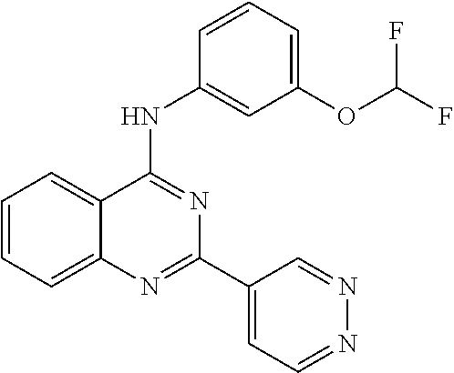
C1=CC=C2C(=C1)C(NC1=CC(OC(F)F)=CC=C1)=NC(C1=CC=NN=C1)=N2
